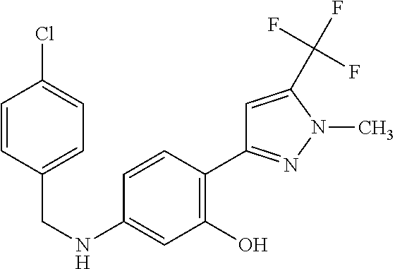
C(NC1=CC(O)=C(C2=NN(C)C(C(F)(F)F)=C2)C=C1)C1=CC=C(Cl)C=C1
